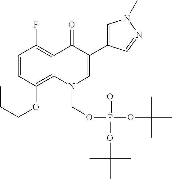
C1=CC(OCCC)=C2C(=C1F)C(=O)C(C1=CN(C)N=C1)=CN2COP(OC(C)(C)C)(=O)OC(C)(C)C
